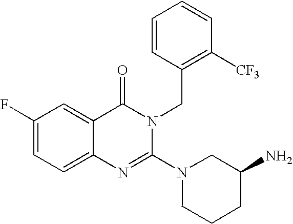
C12=CC=C(F)C=C1C(=O)N(CC1=C([CF3])C=CC=C1)C(N1CCCC(N)C1)=N2
